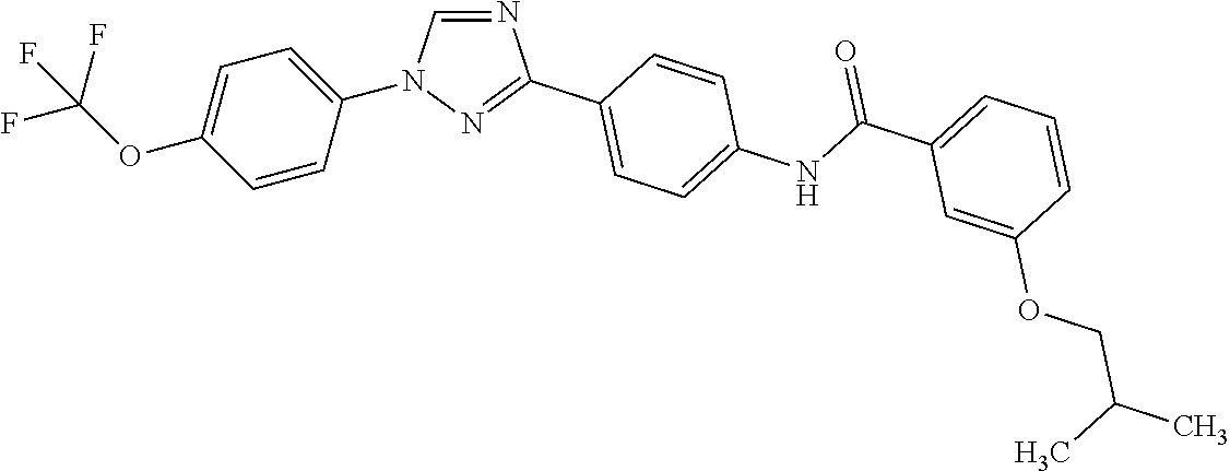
C1=CC(N2C=NC(C3=CC=C(NC(C4=CC=CC(OCC(C)C)=C4)=O)C=C3)=N2)=CC=C1OC(F)(F)F
